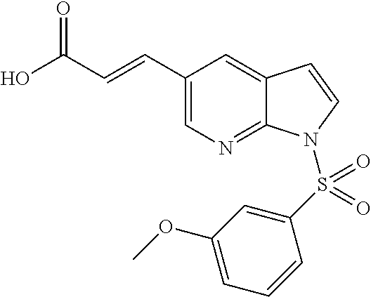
OC(C=CC1=CN=C2C(=C1)C=CN2S(C1=CC(OC)=CC=C1)(=O)=O)=O
